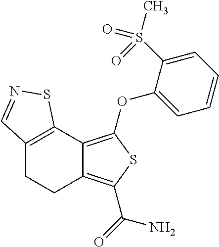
C12=C(C3=C(OC4=CC=CC=C4S(C)(=O)=O)SC(C(=O)N)=C3CC1)SN=C2
